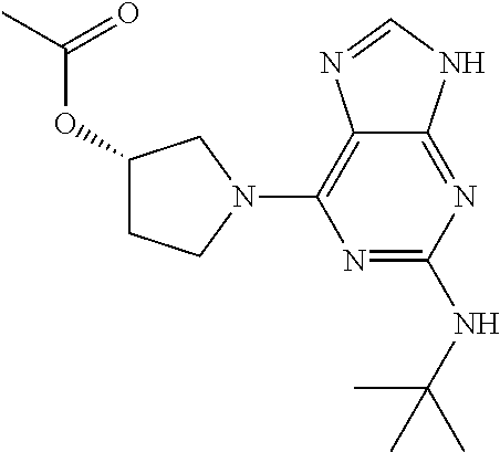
C1(OC(C)=O)CCN(C2=C3C(=NC(NC(C)(C)C)=N2)NC=N3)C1
